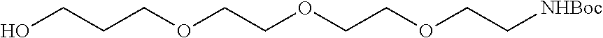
OCCCOCCOCCOCC[NHBoc]
